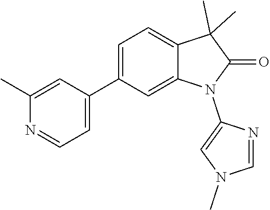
N1(C)C=C(N2C(=O)C(C)(C)C3=CC=C(C4=CC=NC(C)=C4)C=C32)N=C1
